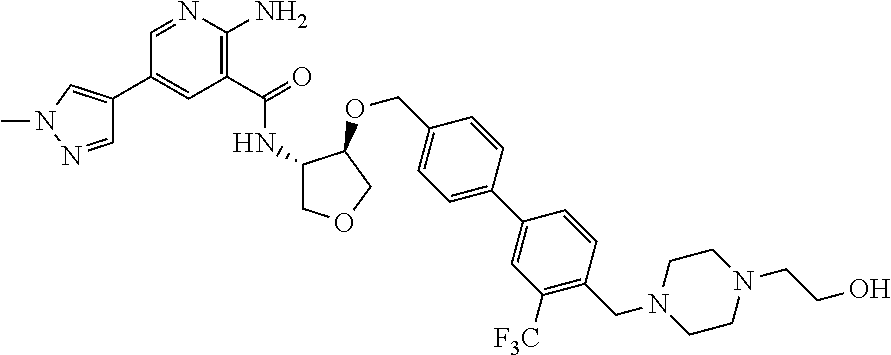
C1=NC(N)=C(C(=O)NC2COCC2OCC2=CC=C(C3=CC([F3C])=C(CN4CCN(CCO)CC4)C=C3)C=C2)C=C1C1=CN(C)N=C1
